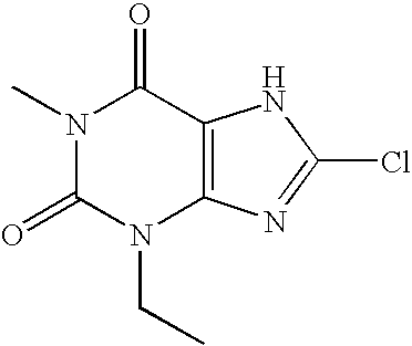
N1(C)C(=O)N(CC)C2=C(C1=O)NC(Cl)=N2
